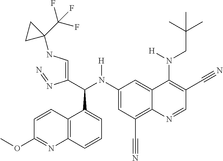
C1(N(C(C(=CNC2(C(F)(F)F)CC2)N=N)C2=CC=CC3=C2C=CC(OC)=N3)[H])=CC(C#N)=C2C(=C1)C(N(CC(C)(C)C)[H])=C(C#N)C=N2
